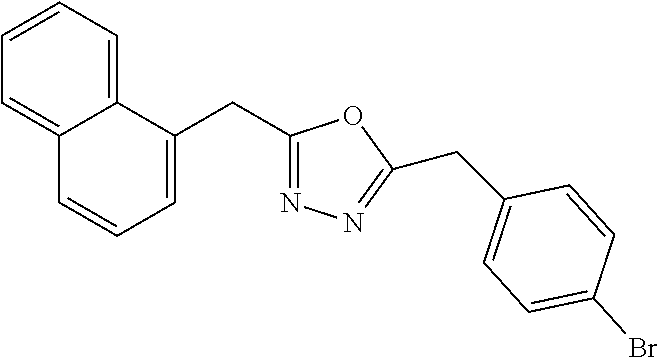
C1=CC=C2C(=C1)C=CC=C2CC1=NN=C(CC2=CC=C(Br)C=C2)O1
